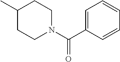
C1CN(C(=O)C2=CC=CC=C2)CCC1C
